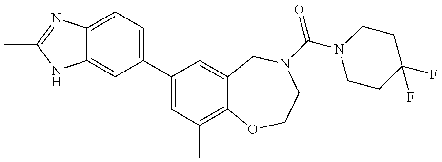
C12=CC(C3=CC(C)=C4C(=C3)CN(C(=O)N3CCC(F)(F)CC3)CCO4)=CC=C1N=C(C)N2
